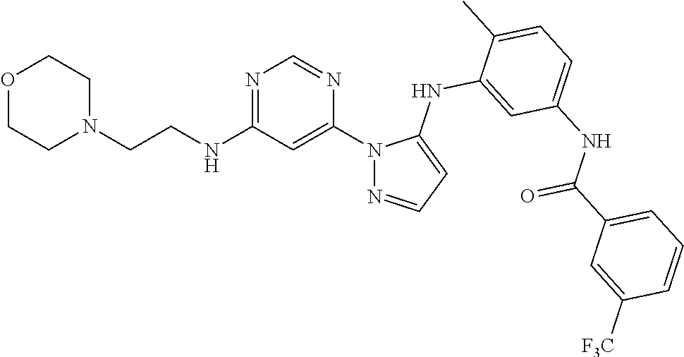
N1=C(NCCN2CCOCC2)C=C(N2N=CC=C2NC2=CC(NC(C3=CC=CC([F3C])=C3)=O)=CC=C2C)N=C1
